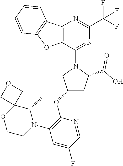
C12=C(C(N3CC(OC4=C(N5C(C)C6(OCC5)COC6)C=C(F)C=N4)CC3C(O)=O)=NC(C(F)(F)F)=N1)OC1=C2C=CC=C1
